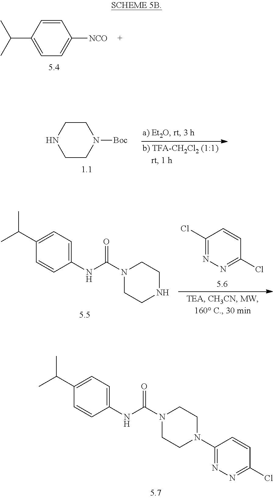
C1(NC(N2CCN(C3=NN=C(Cl)C=C3)CC2)=O)=CC=C(C(C)C)C=C1.C1=CC(C(C)C)=CC=C1[NCO].C1CNCCN1[Boc].C1(NC(N2CCNCC2)=O)=CC=C(C(C)C)C=C1.C1(Cl)=NN=C(Cl)C=C1
